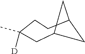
C1C([D])(C)CCC2CC1C2
